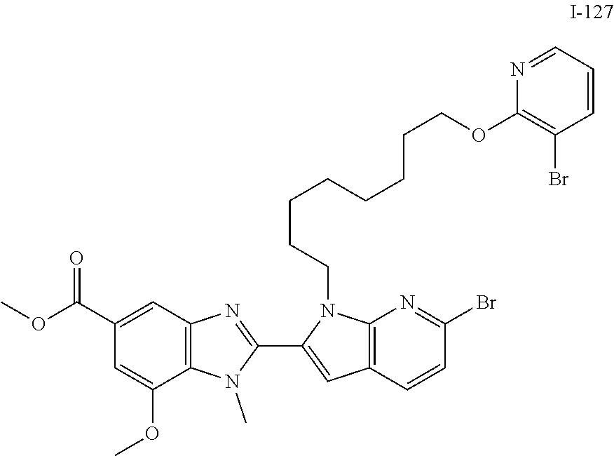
C12=C(N=C(Br)C=C1)N(CCCCCCCCOC1=C(Br)C=CC=N1)C(C1=NC3=C(N1C)C(OC)=CC(C(OC)=O)=C3)=C2
